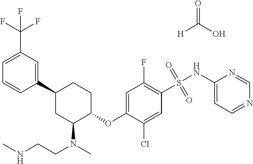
C1(C2CC(N(C)CCNC)C(OC3=CC(F)=C(S(NC4=CC=NC=N4)(=O)=O)C=C3Cl)CC2)=CC(C(F)(F)F)=CC=C1.O=C(O)[H]
